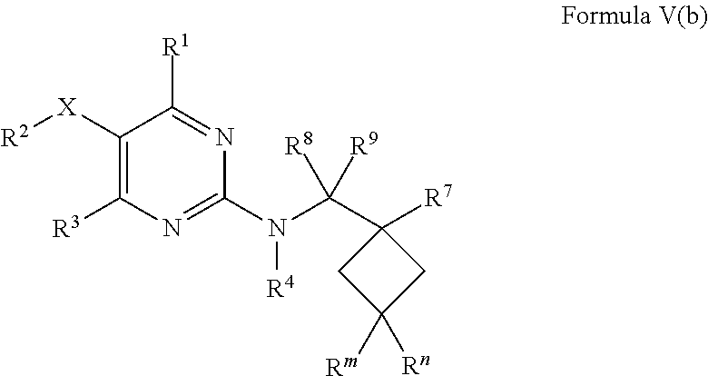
C1([X][R2])=C([R3])N=C(N(C([R8])([R9])C2([R7])CC([Rm])([Rn])C2)[R4])N=C1[R1]
